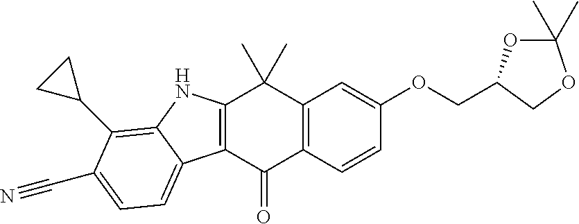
C12=C(C=CC(OCC3COC(C)(C)O3)=C1)C(=O)C1=C(C2(C)C)NC2=C(C3CC3)C(C#N)=CC=C12
